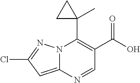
N12C(=CC(Cl)=N1)N=CC(C(O)=O)=C2C1(C)CC1
